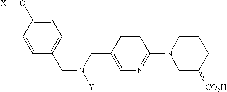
C1=C(CN([Y])CC2=CC=C(O[X])C=C2)C=CC(N2CC([CO2H])CCC2)=N1
